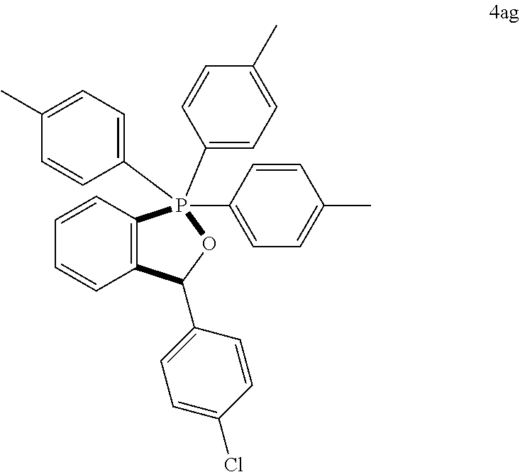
C1=CC=CC2=C1P(C1=CC=C(C)C=C1)(C1=CC=C(C)C=C1)(C1=CC=C(C)C=C1)OC2C1=CC=C(Cl)C=C1
